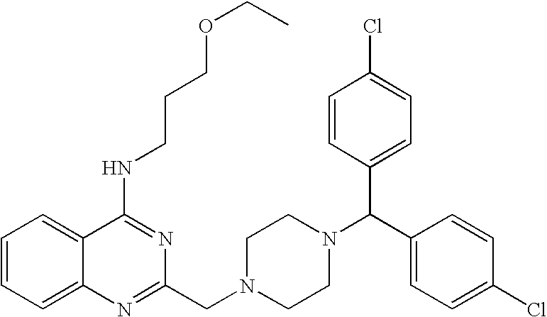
C1=CC=C2C(=C1)C(NCCCOCC)=NC(CN1CCN(C(C3=CC=C(Cl)C=C3)C3=CC=C(Cl)C=C3)CC1)=N2
